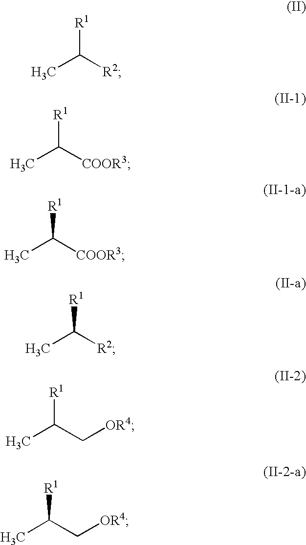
CC([R2])[R1].CC([COOR3])[R1].CC([COOR3])[R1].CC([R2])[R1].CC(C[OR4])[R1].CC(C[OR4])[R1]
